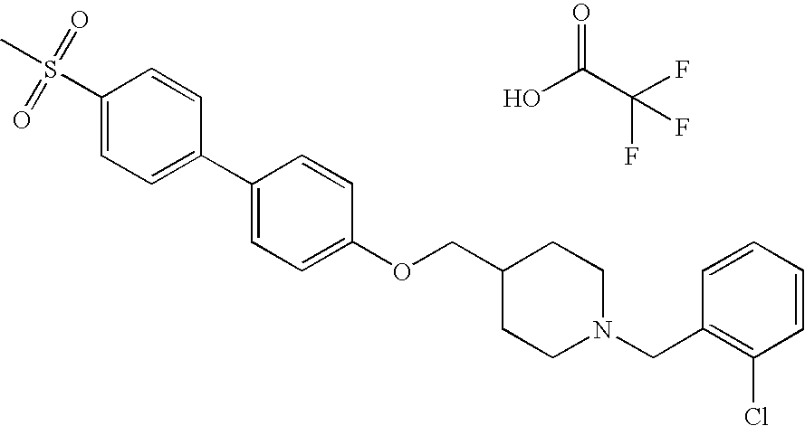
S(C1=CC=C(C2=CC=C(OCC3CCN(CC4=C(Cl)C=CC=C4)CC3)C=C2)C=C1)(C)(=O)=O.OC(C(F)(F)F)=O
